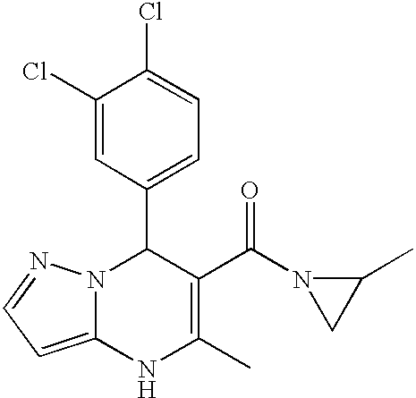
C1(Cl)=CC(C2N3C(=CC=N3)NC(C)=C2C(N2CC2C)=O)=CC=C1Cl
